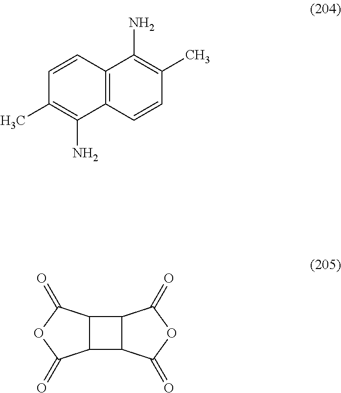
C12=C(C=CC(C)=C1N)C(N)=C(C)C=C2.C12C(C(=O)OC1=O)C1C(=O)OC(=O)C21
